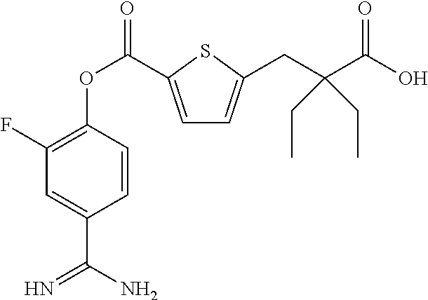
C1(F)=C(OC(=O)C2=CC=C(CC(C(O)=O)(CC)CC)S2)C=CC(C(N)=N)=C1
